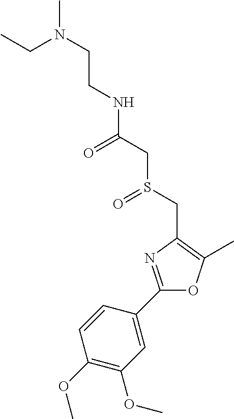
C(CN(C)CC)NC(CS(CC1=C(C)OC(C2=CC(OC)=C(OC)C=C2)=N1)=O)=O
